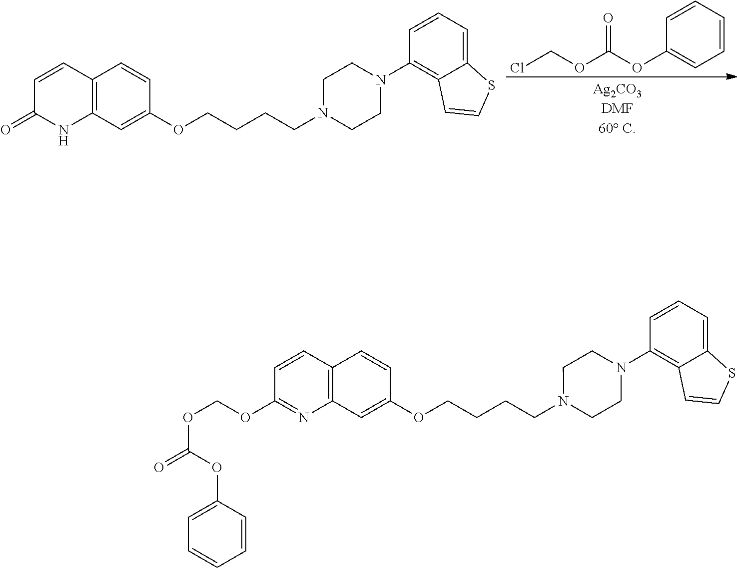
C1=CC2=C(NC1=O)C=C(OCCCCN1CCN(C3=C4C(=CC=C3)SC=C4)CC1)C=C2.ClCOC(=O)OC1=CC=CC=C1.C1=CC2=C(N=C1OCOC(OC1=CC=CC=C1)=O)C=C(OCCCCN1CCN(C3=C4C(=CC=C3)SC=C4)CC1)C=C2
